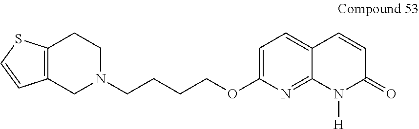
C12=C(CN(CCCCOC3=CC=C4C(=N3)N([H])C(=O)C=C4)CC1)C=CS2
